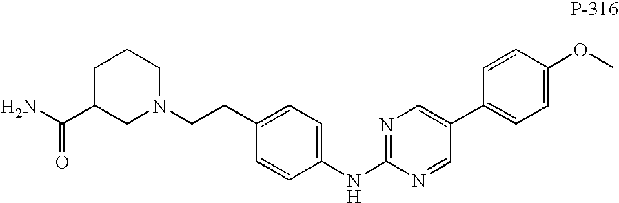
C1(CCN2CCCC(C(=O)N)C2)=CC=C(NC2=NC=C(C3=CC=C(OC)C=C3)C=N2)C=C1
